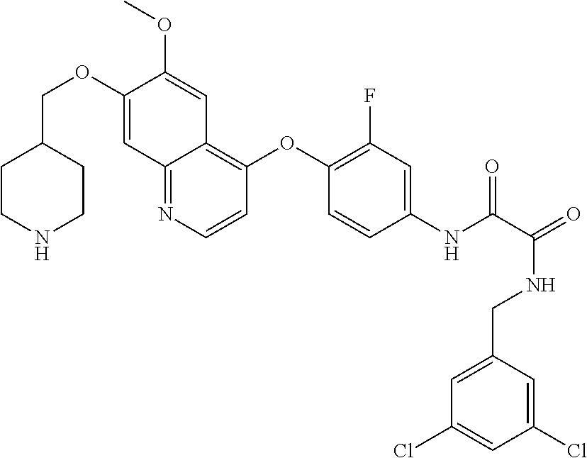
C1CNCCC1COC1=CC2=NC=CC(OC3=C(F)C=C(NC(=O)C(NCC4=CC(Cl)=CC(Cl)=C4)=O)C=C3)=C2C=C1OC
